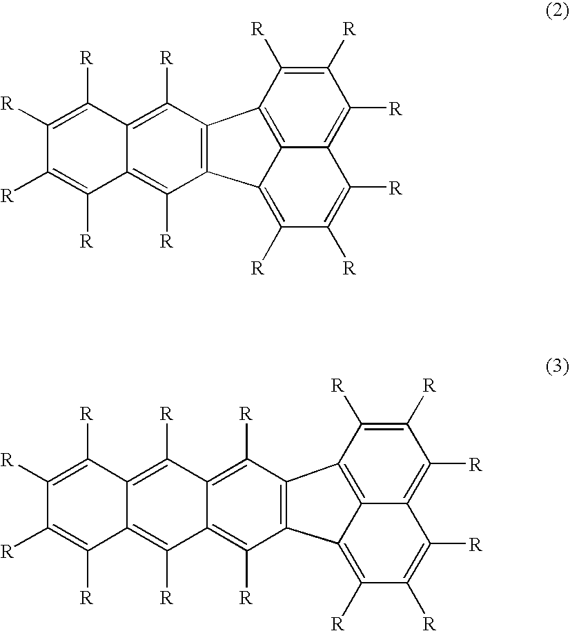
C1([R])=C([R])C2=C3C(=C1[R])C([R])=C([R])C([R])=C3C1=C2C([R])=C2C(=C1[R])C([R])=C([R])C([R])=C2[R].C1([R])=C([R])C2=C3C(=C1[R])C([R])=C([R])C([R])=C3C1=C2C([R])=C2C(=C1[R])C([R])=C1C(=C2[R])C([R])=C([R])C([R])=C1[R]
